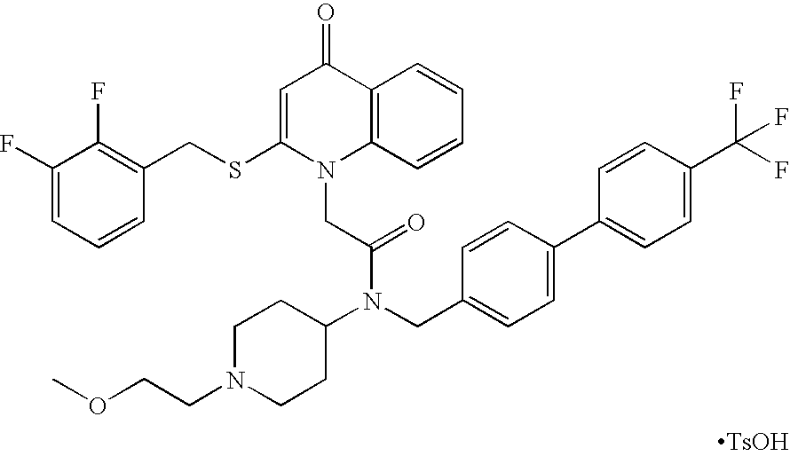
C1(F)=CC=CC(CSC2=CC(=O)C3=C(N2CC(N(C2CCN(CCOC)CC2)CC2=CC=C(C4=CC=C(C(F)(F)F)C=C4)C=C2)=O)C=CC=C3)=C1F.[TsOH]
